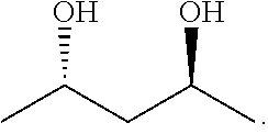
OC(CC(C)O)C
